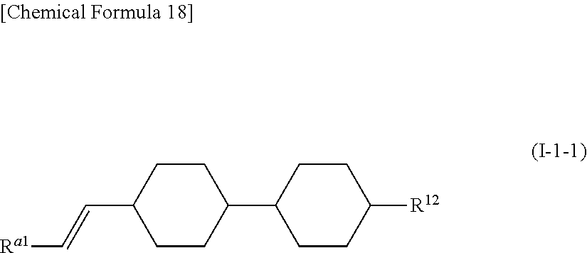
[Ra1]C=CC1CCC(C2CCC([R12])CC2)CC1
